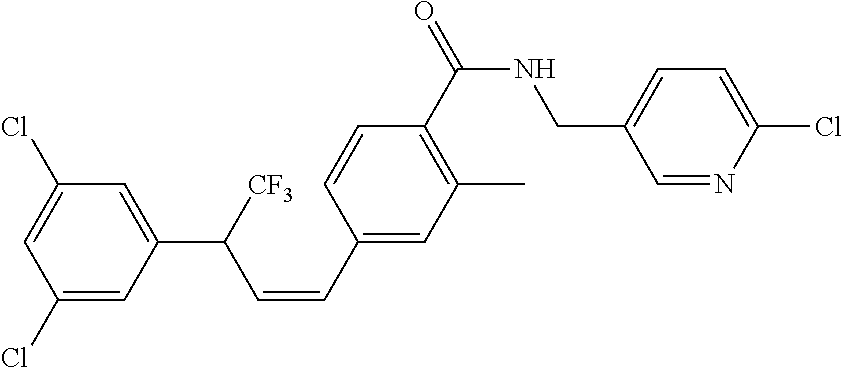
C1(Cl)=CC(C(C=CC2=CC(C)=C(C(NCC3=CC=C(Cl)N=C3)=O)C=C2)[CF3])=CC(Cl)=C1
